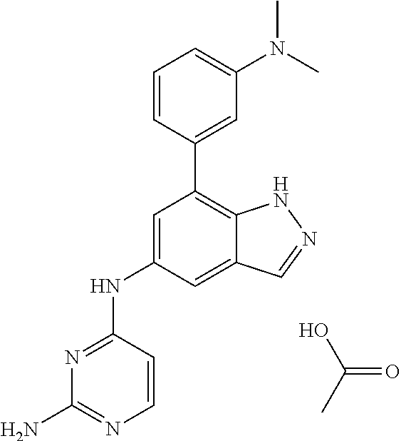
N1=C(NC2=CC(C3=CC(N(C)C)=CC=C3)=C3C(=C2)C=NN3)C=CN=C1N.OC(=O)C
